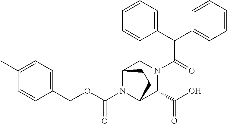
C(N1C2C(C(=O)O)N(C(C(C3=CC=CC=C3)C3=CC=CC=C3)=O)CC1CC2)(OCC1=CC=C(C)C=C1)=O
